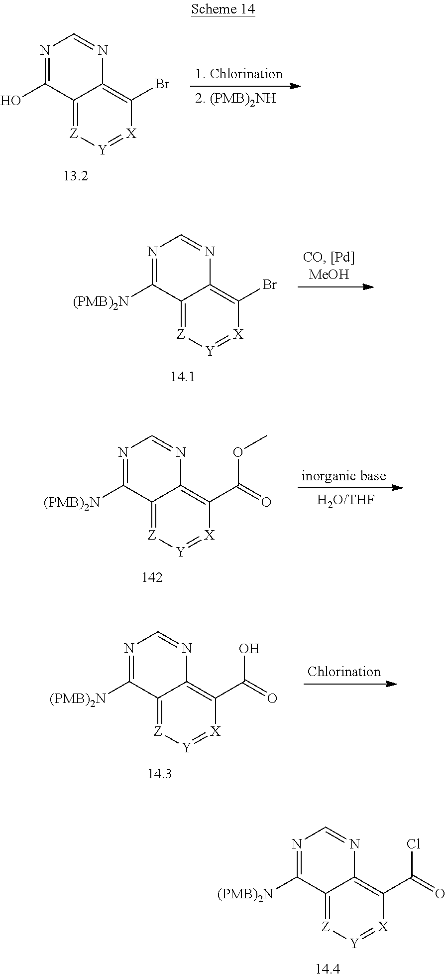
C12=[Z][Y]=[X]C(Br)=C1N=CN=C2O.C12=[Z][Y]=[X]C(Br)=C1N=CN=C2[(PMB)2N].C12=[Z][Y]=[X]C(C(=O)OC)=C1N=CN=C2[(PMB)2N].C12=[Z][Y]=[X]C(C(=O)O)=C1N=CN=C2[(PMB)2N].C12=[Z][Y]=[X]C(C(=O)Cl)=C1N=CN=C2[(PMB)2N]
